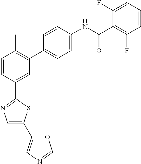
C1=CC(C2=NC=C(C3=CN=CO3)S2)=CC(C2=CC=C(NC(C3=C(F)C=CC=C3F)=O)C=C2)=C1C
